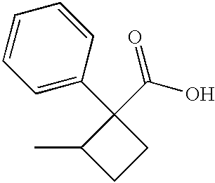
C1=CC=CC=C1C1(C(=O)O)C(C)CC1
